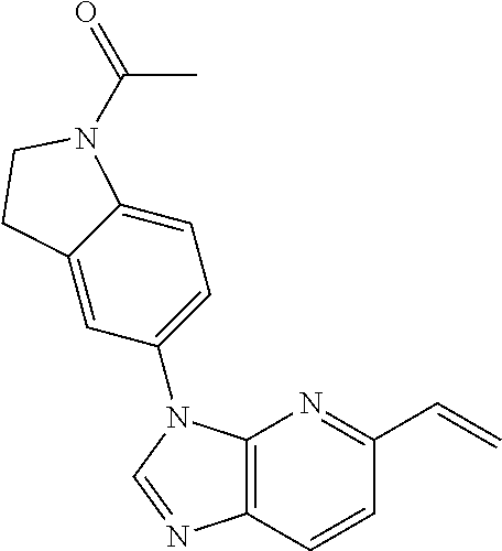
C12=C(C=CC(C=C)=N1)N=CN2C1=CC=C2C(=C1)CCN2C(=O)C
